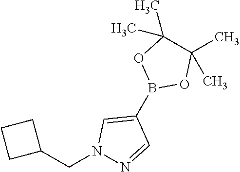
B1(C2=CN(CC3CCC3)N=C2)OC(C)(C)C(C)(C)O1
